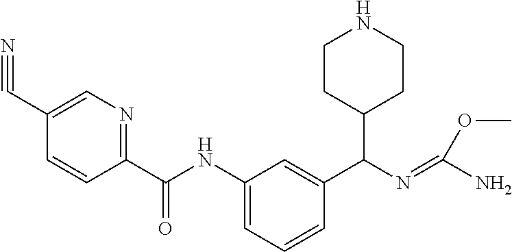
C1=C(C#N)C=CC(C(NC2=CC=CC(C(N=C(N)OC)C3CCNCC3)=C2)=O)=N1
